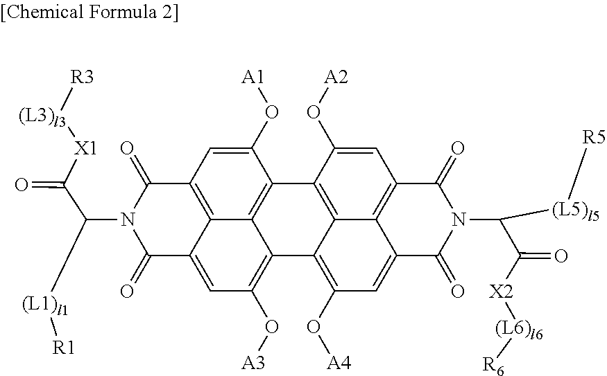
C12=C3C(=CC(O[A3])=C4C3=C(C(O[A1])=C1)C1=C3C4=C(O[A4])C=C4C3=C(C=C1O[A2])C(=O)N(C(C([X2][(L6)l6][R6])=O)[(L5)l5][R5])C4=O)C(=O)N(C(C([X1][(L3)l3][R3])=O)[(L1)l1][R1])C2=O
